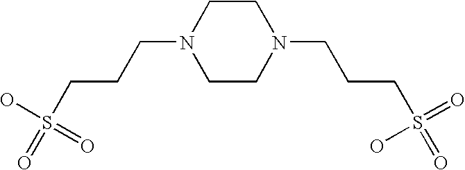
S(CCCN1CCN(CCCS(=O)(=O)O)CC1)(=O)(=O)O
